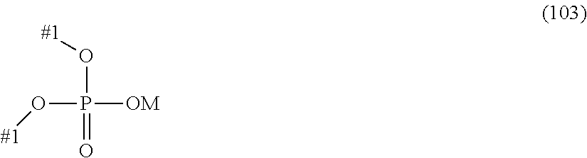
[#1]OP(O[#1])(=O)[OM]
